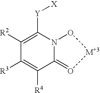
C12=O[M+3]ON1C([Y][X])=C([R2])C([R3])=C2[R4]
